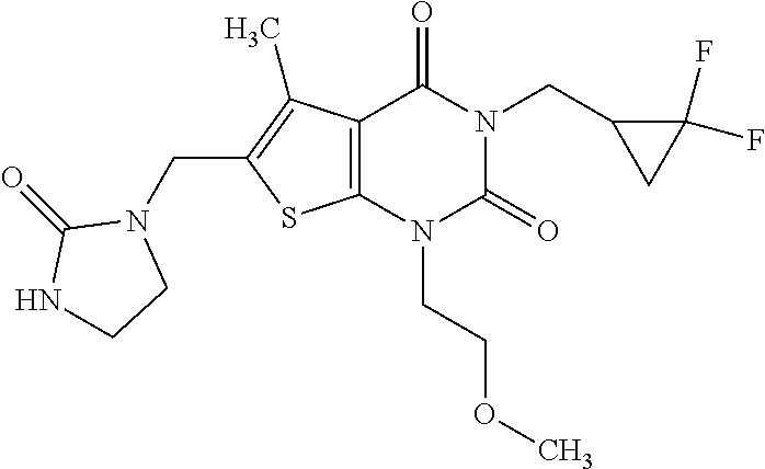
C12=C(N(CCOC)C(=O)N(CC3CC3(F)F)C1=O)SC(CN1C(=O)NCC1)=C2C
